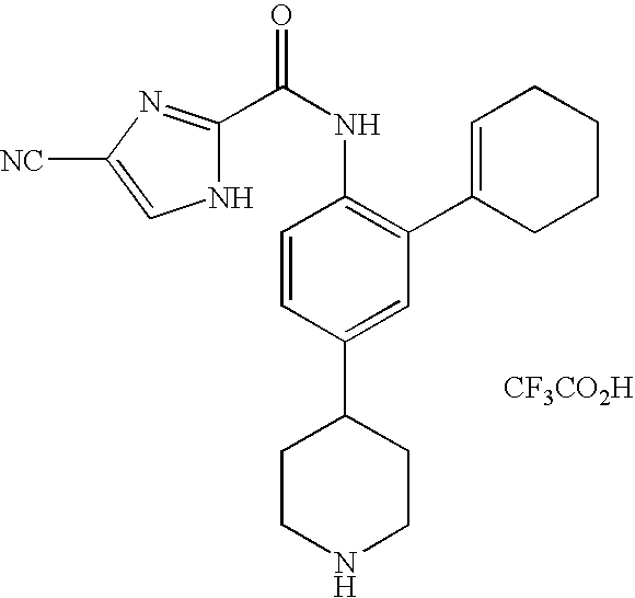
C1(C(NC2=C(C3=CCCCC3)C=C(C3CCNCC3)C=C2)=O)=NC([NC])=CN1.[CF3CO2H]
